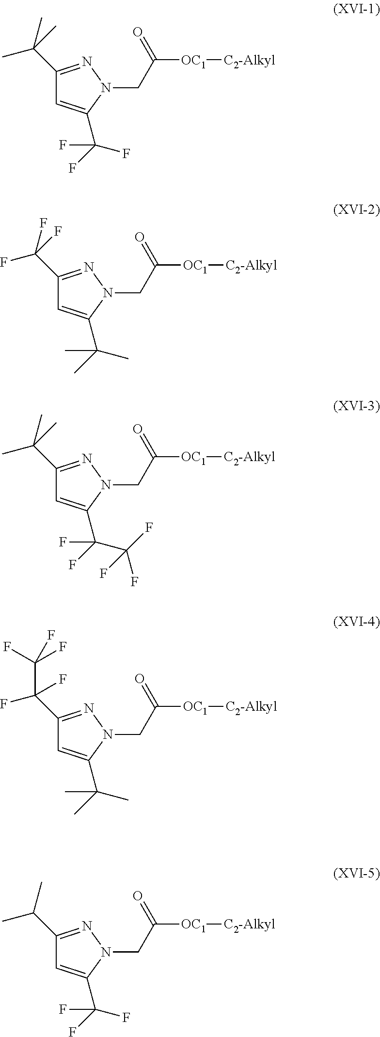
C1(C(C)(C)C)=NN(CC(=O)[OC1][C2-Alkyl])C(C(F)(F)F)=C1.C1(C(F)(F)F)=NN(CC(=O)[OC1][C2-Alkyl])C(C(C)(C)C)=C1.C1(C(C)(C)C)=NN(CC(=O)[OC1][C2-Alkyl])C(C(C(F)(F)F)(F)F)=C1.C1(C(F)(C(F)(F)F)F)=NN(CC(=O)[OC1][C2-Alkyl])C(C(C)(C)C)=C1.C1(C(C)C)=NN(CC(=O)[OC1][C2-Alkyl])C(C(F)(F)F)=C1
